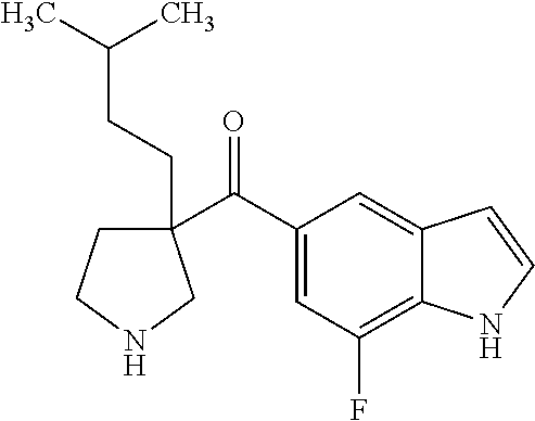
C1(CCC(C)C)(C(C2=CC(F)=C3C(=C2)C=CN3)=O)CCNC1
